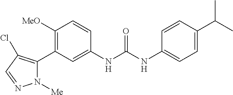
C1([MeO])=C(C2=C(Cl)C=NN2[Me])C=C(NC(NC2=CC=C(C(C)C)C=C2)=O)C=C1
